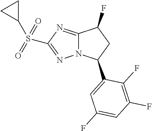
C12=NC(S(=O)(=O)C3CC3)=NN1C(C1=CC(F)=CC(F)=C1F)CC2F
